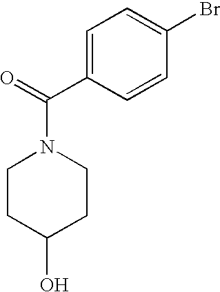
C1(C(=O)N2CCC(O)CC2)=CC=C(Br)C=C1
